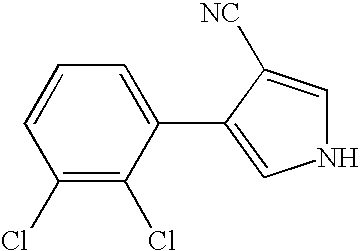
C1=CC(Cl)=C(Cl)C(C2=CNC=C2[NC])=C1
